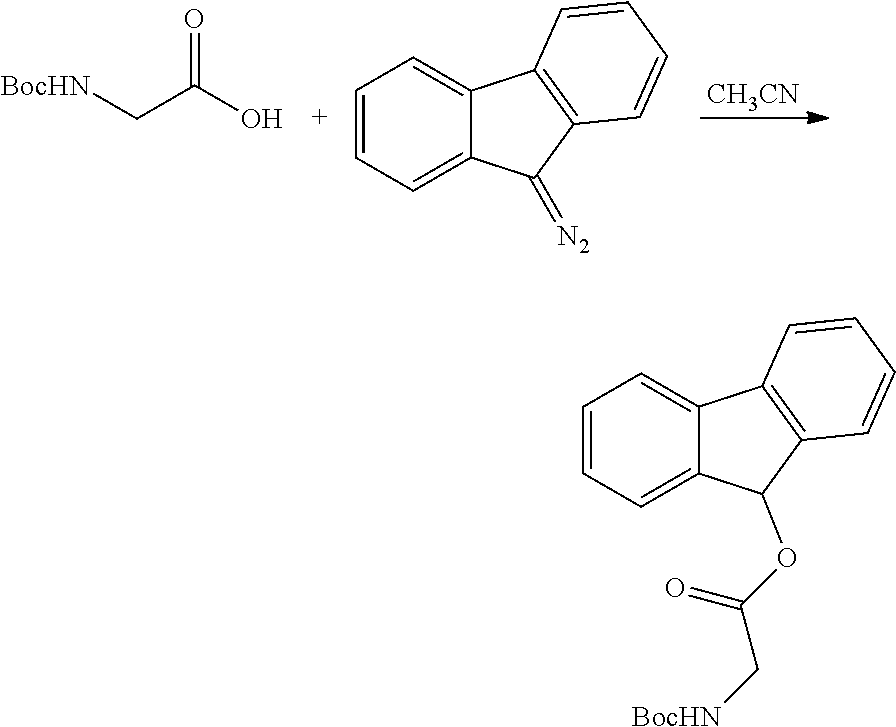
C1=CC=C2C(=C1)C1=C(C2=[N2])C=CC=C1.[CH3CN].[BocHN]CC(O)=O.C1=CC=C2C(=C1)C1=C(C2OC(C[BocHN])=O)C=CC=C1
